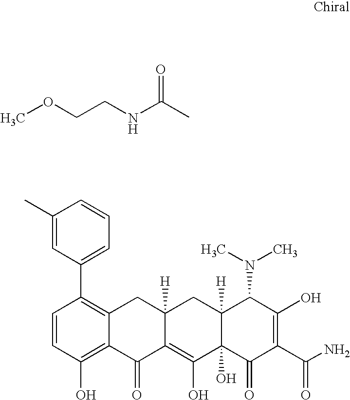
COCCNC(C)=O.C1=CC(O)=C2C(=C1C1=CC=CC(C)=C1)CC1([H])C(=C(O)C3(O)C([H])(C1)C(N(C)C)C(O)=C(C(N)=O)C3=O)C2=O
